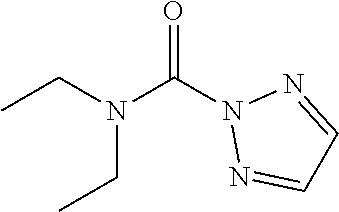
O=C(N1N=CC=N1)N(CC)CC
